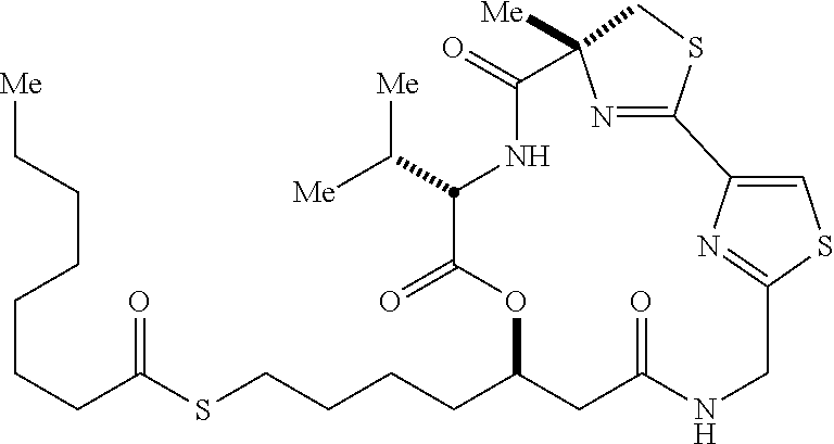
C(CC1OC(=O)C(C([Me])[Me])NC(=O)C2([Me])N=C(SC2)C2=CSC(=N2)CNC(=O)C1)CCSC(CCCCCC[Me])=O
